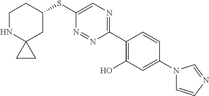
C1(SC2=CN=C(C3=C(O)C=C(N4C=CN=C4)C=C3)N=N2)CCNC2(C1)CC2
